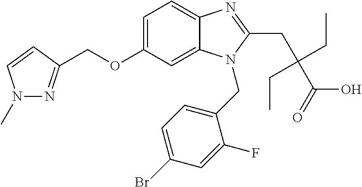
C1=C(OCC2=NN(C)C=C2)C=C2C(=C1)N=C(CC(C(O)=O)(CC)CC)N2CC1=CC=C(Br)C=C1F
